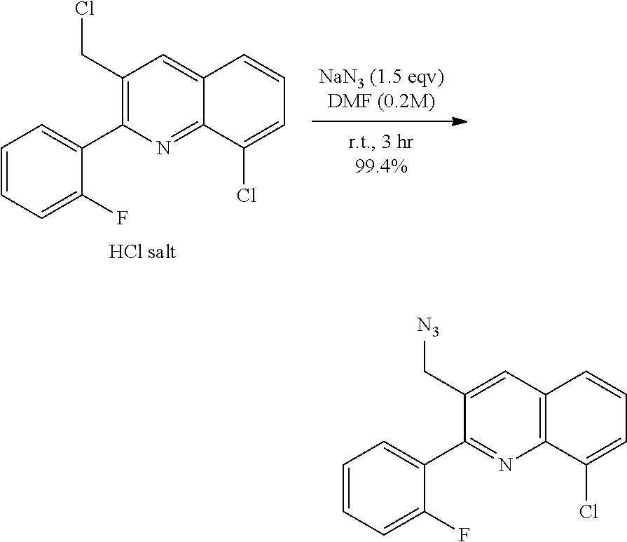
C1(C[N3])=CC2=C(N=C1C1=CC=CC=C1F)C(Cl)=CC=C2.C1(CCl)=C(C2=CC=CC=C2F)N=C2C(=C1)C=CC=C2Cl
